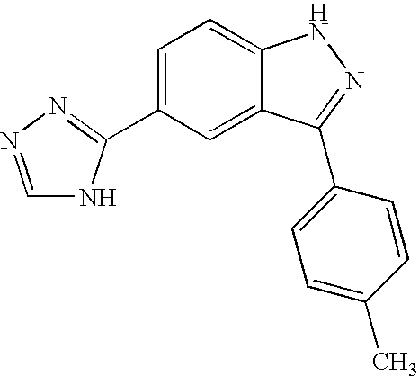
C1=NN=C(C2=CC=C3C(=C2)C(C2=CC=C(C)C=C2)=NN3)N1
